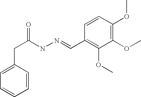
C(C(NN=CC1=C(OC)C(OC)=C(OC)C=C1)=O)C1=CC=CC=C1
